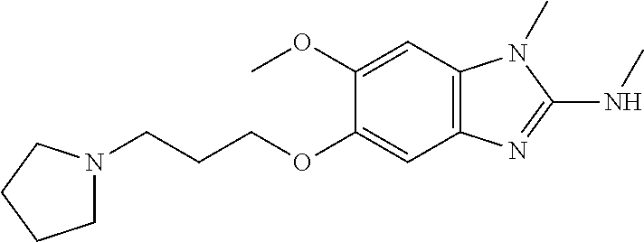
C1N(CCCOC2=CC3=C(C=C2OC)N(C)C(NC)=N3)CCC1
